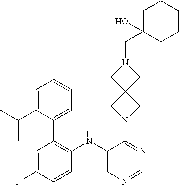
C1(NC2=C(C3=CC=CC=C3C(C)C)C=C(F)C=C2)=CN=CN=C1N1CC2(C1)CN(CC1(O)CCCCC1)C2
